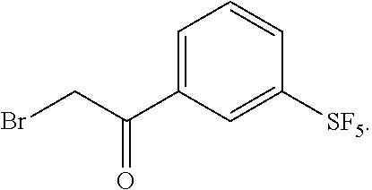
C1=C(C(CBr)=O)C=C([SF5])C=C1
